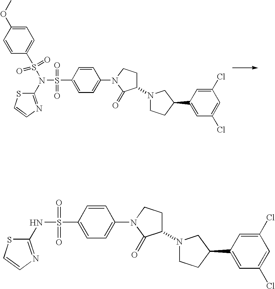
C1=CC(S(=O)(=O)N(S(C2=CC=C(OC)C=C2)(=O)=O)C2=NC=CS2)=CC=C1N1C(=O)C(N2CCC(C3=CC(Cl)=CC(Cl)=C3)C2)CC1.C1=CC(S(=O)(=O)NC2=NC=CS2)=CC=C1N1C(=O)C(N2CCC(C3=CC(Cl)=CC(Cl)=C3)C2)CC1
